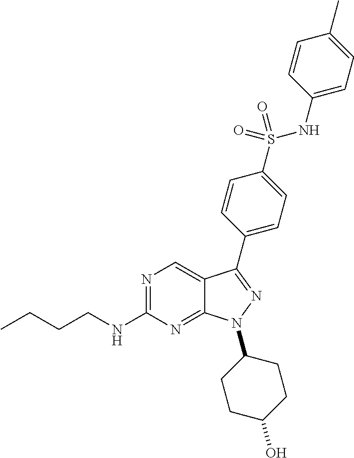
N1=C(NCCCC)N=C2C(=C1)C(C1=CC=C(S(=O)(NC3=CC=C(C)C=C3)=O)C=C1)=NN2C1CCC(O)CC1
